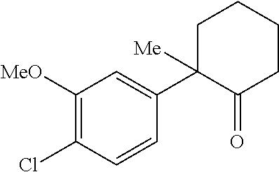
C1([MeO])=C(Cl)C=CC(C2([Me])C(=O)CCCC2)=C1
